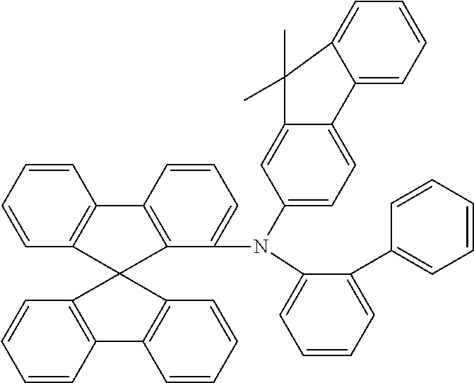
C1=CC=C(N(C2=CC=C3C(=C2)C(C)(C)C2=CC=CC=C32)C2=CC=CC3=C2C2(C4=C3C=CC=C4)C3=C(C=CC=C3)C3=C2C=CC=C3)C(C2=CC=CC=C2)=C1
